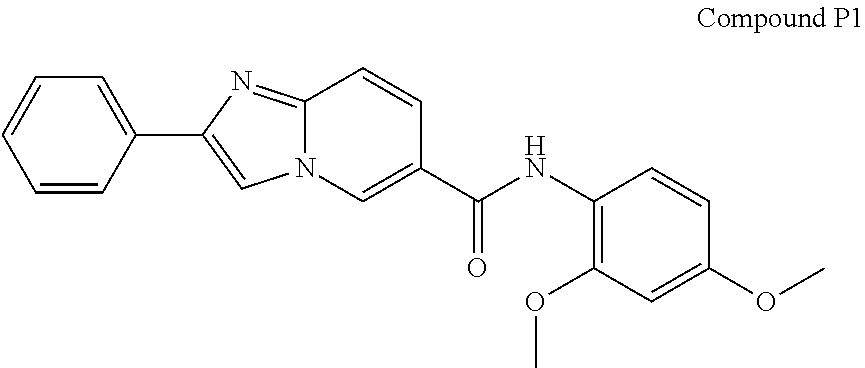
C1=CC(C2=CN3C(=N2)C=CC(C(NC2=C(OC)C=C(OC)C=C2)=O)=C3)=CC=C1
